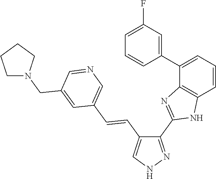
C1(C2=NC3=C(C=CC=C3C3=CC(F)=CC=C3)N2)=NNC=C1C=CC1=CN=CC(CN2CCCC2)=C1
